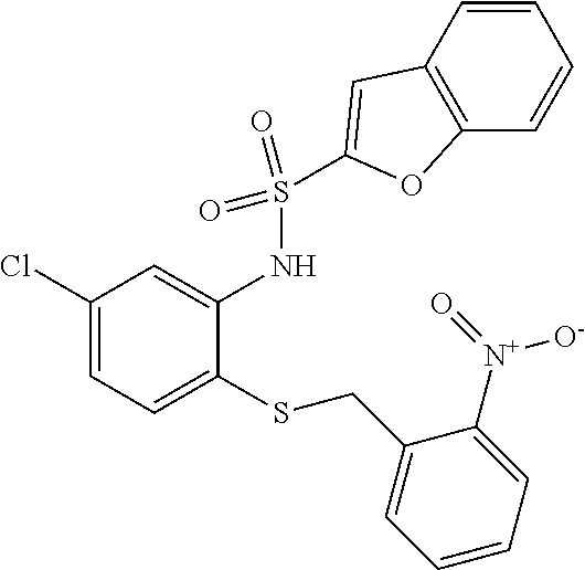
C1(Cl)=CC=C(SCC2=CC=CC=C2[N+](=O)[O-])C(NS(C2=CC3=C(C=CC=C3)O2)(=O)=O)=C1
